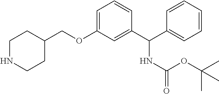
C1NCCC(COC2=CC=CC(C(C3=CC=CC=C3)NC(=O)OC(C)(C)C)=C2)C1
